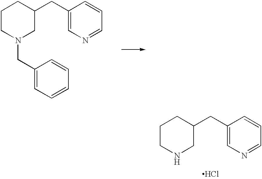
C1CNCC(CC2=CN=CC=C2)C1.Cl.C1CN(CC2=CC=CC=C2)CC(CC2=CN=CC=C2)C1
